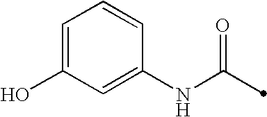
C1(NC(=O)C)=CC(O)=CC=C1
